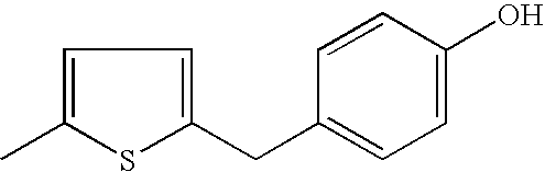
C1=C(C)SC(CC2=CC=C(O)C=C2)=C1
